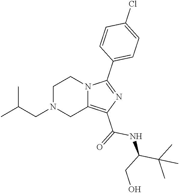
C1N(CC(C)C)CC2=C(C(=O)NC(C(C)(C)C)CO)N=C(C3=CC=C(Cl)C=C3)N2C1
